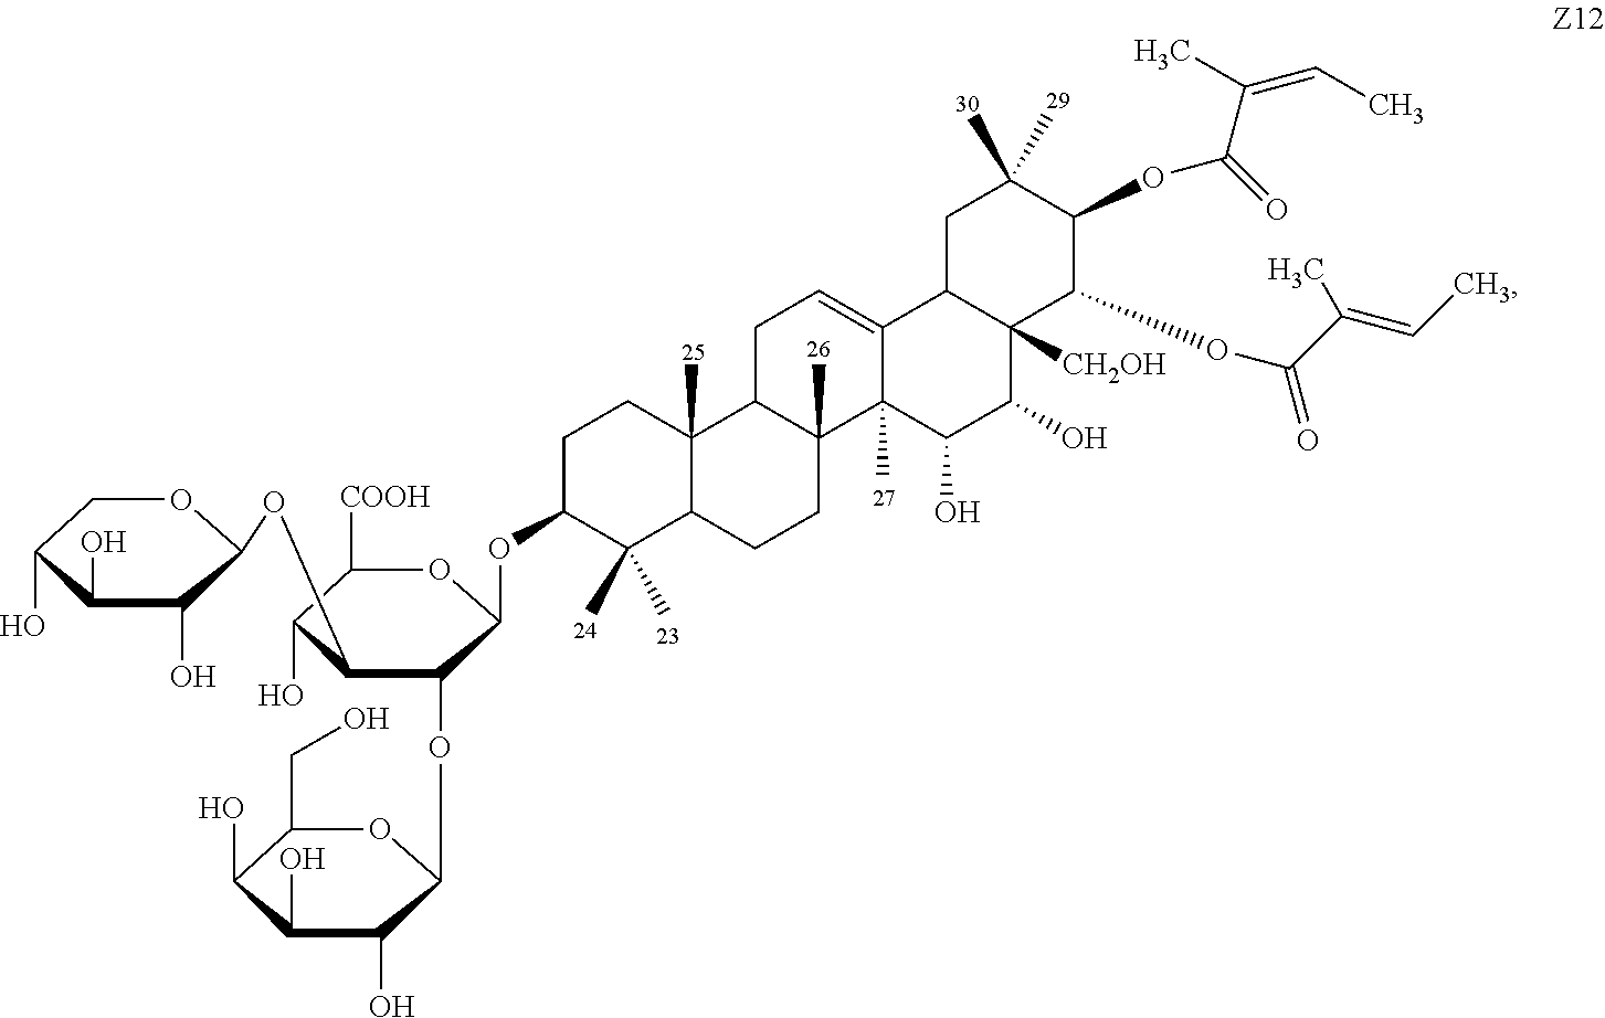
C1(CO)C(O)C(O)C(O)C(OC2C(OC3C(O)C(O)C(O)CO3)C(O)C([COOH])OC2OC2C(C)(C)C3C(C)(CC2)C2C(C)(CC3)C3(C)C(=CC2)C2C([CH2OH])(C(O)C3O)C(OC(=O)C(=CC)C)C(OC(=O)C(=CC)C)C(C)(C)C2)O1
